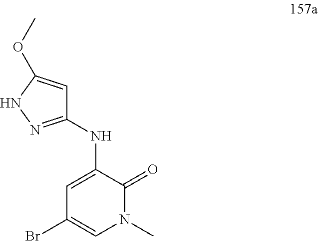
C1(NC2=CC(Br)=CN(C)C2=O)=NNC(OC)=C1
